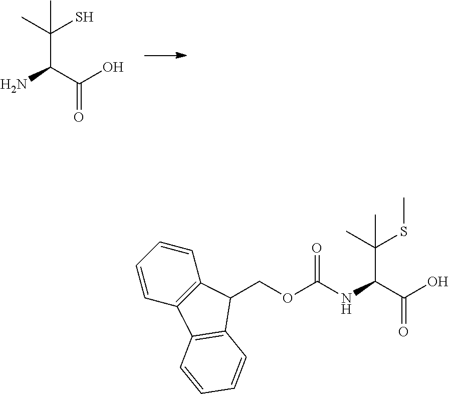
C(C(C(O)=O)N)(C)(S)C.C1=CC2=C(C=C1)C(COC(NC(C(O)=O)C(C)(SC)C)=O)C1=C2C=CC=C1
